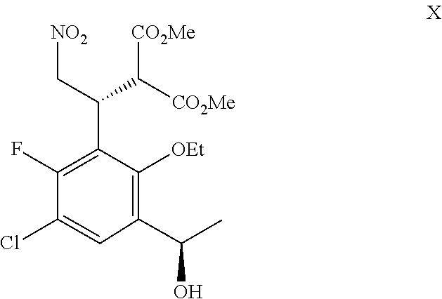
C1([OEt])=C2(CC2(C)O)C=C(Cl)C(F)=C1C(C([CO2Me])[CO2Me])C[NO2]
